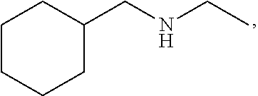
C1(CNCC)CCCCC1
